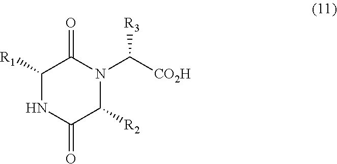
C1([R1])NC(=O)C([R2])N(C([CO2H])[R3])C1=O
